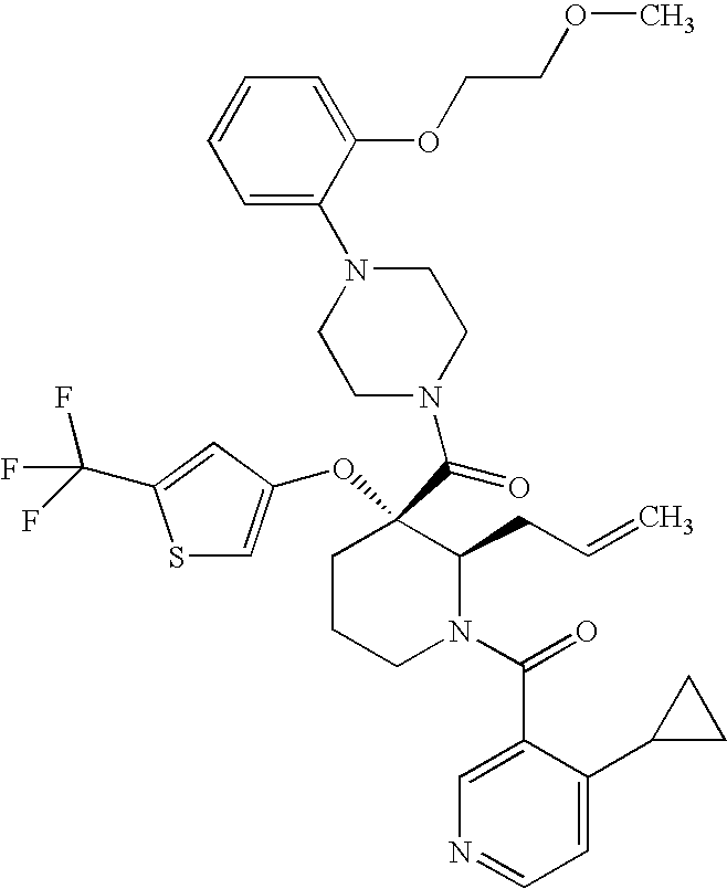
O(C1(C(=O)N2CCN(C3=CC=CC=C3OCCOC)CC2)CCCN(C(C2=CN=CC=C2C2CC2)=O)C1CC=C)C1=CSC(C(F)(F)F)=C1
